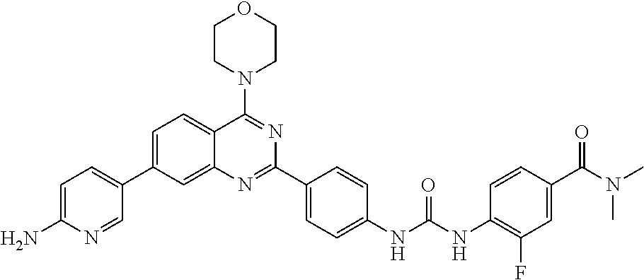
C1=C(C2=CC=C(N)N=C2)C=C2C(=C1)C(N1CCOCC1)=NC(C1=CC=C(NC(NC3=C(F)C=C(C(N(C)C)=O)C=C3)=O)C=C1)=N2
